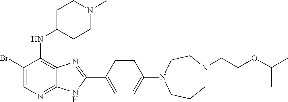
C1(Br)=CN=C2C(=C1NC1CCN(C)CC1)N=C(C1=CC=C(N3CCCN(CCOC(C)C)CC3)C=C1)N2
